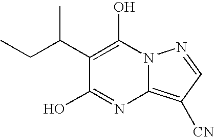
C1(C(CC)C)=C(O)N2C(=C([CN])C=N2)N=C1O
